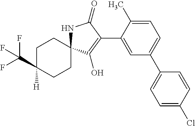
C1=C(C)C(C2=C(O)C3(NC2=O)CCC([H])(C(F)(F)F)CC3)=CC(C2=CC=C(Cl)C=C2)=C1
